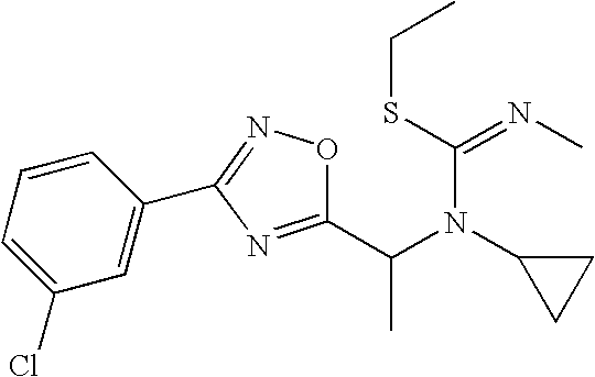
C1=CC=C(Cl)C=C1C1=NOC(C(N(C2CC2)C(SCC)=NC)C)=N1
